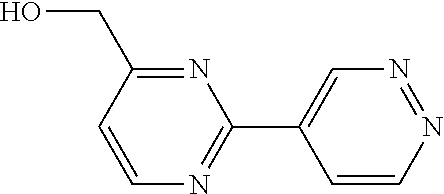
N1=NC=C(C2=NC=CC(CO)=N2)C=C1
